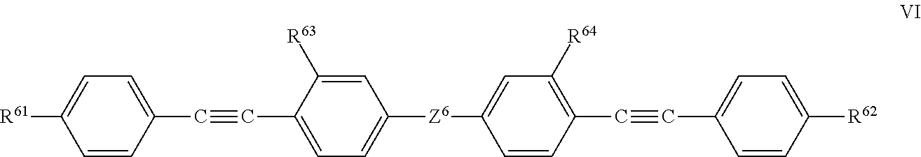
C(C1=C([R64])C=C([Z6]C2=CC=C(C#CC3=CC=C([R61])C=C3)C([R63])=C2)C=C1)#CC1=CC=C([R62])C=C1
